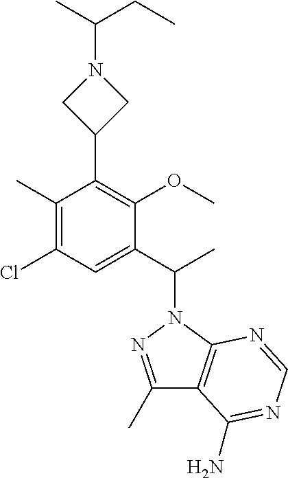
C1(C)=C(Cl)C=C(C(C)N2N=C(C)C3=C2N=CN=C3N)C(OC)=C1C1CN(C(CC)C)C1
